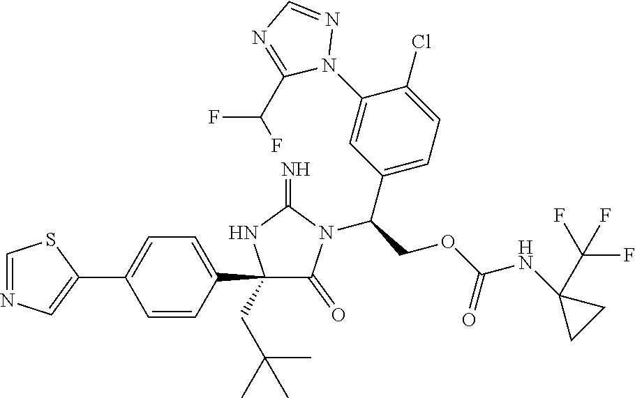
C1(C2=CC=C(C3=CN=CS3)C=C2)(CC(C)(C)C)C(=O)N(C(COC(NC2(C(F)(F)F)CC2)=O)C2=CC=C(Cl)C(N3N=CN=C3C(F)F)=C2)C(=N)N1
